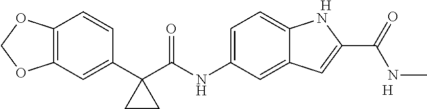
C12=C(C=C(C3(C(NC4=CC=C5C(=C4)C=C(C(NC)=O)N5)=O)CC3)C=C1)OCO2.[H].[H]
